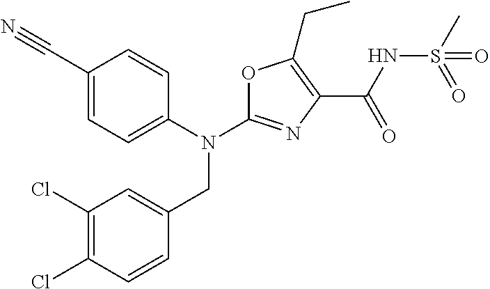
N(C1=NC(C(NS(C)(=O)=O)=O)=C(CC)O1)(CC1=CC(Cl)=C(Cl)C=C1)C1=CC=C(C#N)C=C1
